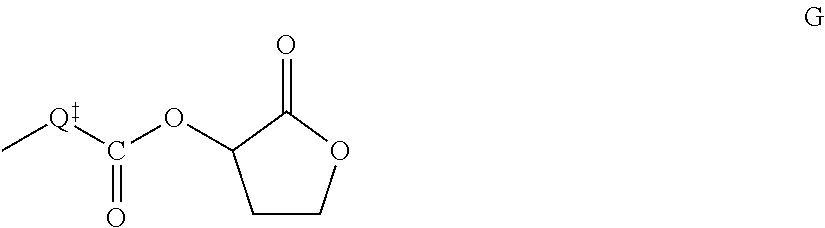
C1COC(=O)C1OC([Q]C)=O
